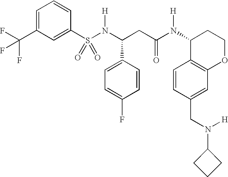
S(N(C(CC(N(C1C2=C(OCC1)C=C(CN(C1CCC1)[H])C=C2)[H])=O)C1=CC=C(F)C=C1)[H])(=O)(=O)C1=CC(C(F)(F)F)=CC=C1
